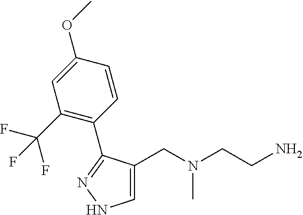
C1=C(CN(CCN)C)C(C2=C(C(F)(F)F)C=C(OC)C=C2)=NN1
